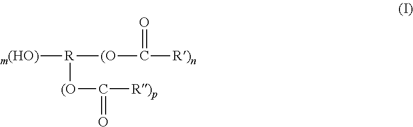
[m(HO)][R]([(O]C(=O)[R)p])[(O]C([R)n])=O
